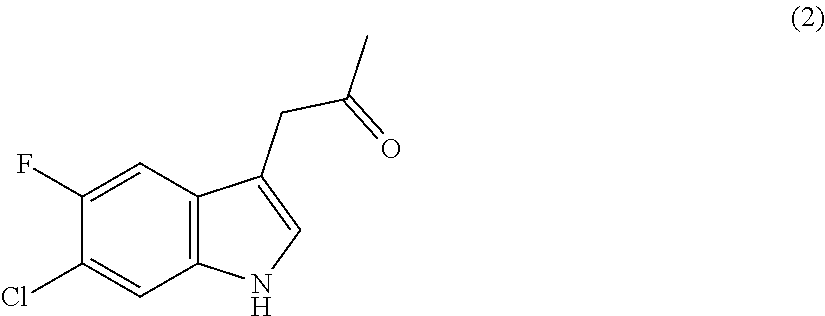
C12=C(C=C(F)C(Cl)=C1)C(CC(C)=O)=CN2
